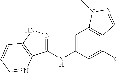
C1(NC2=CC3=C(C(Cl)=C2)C=NN3C)=NNC2=C1N=CC=C2
